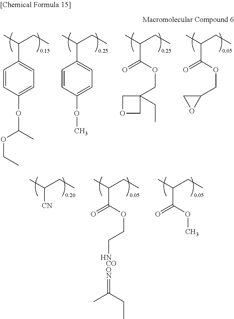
CC(CC)C1=CC=C(OC(OCC)C)C=C1.CC(CC)C1=CC=C(OC)C=C1.CC(CC)C(=O)OCC1(CC)COC1.CC(CC)C(=O)OCC1CO1.CC(CC)C(=O)OCCN.[COON]=C(C)CC.CC(CC)[CN].CC(CC)C(=O)OC
